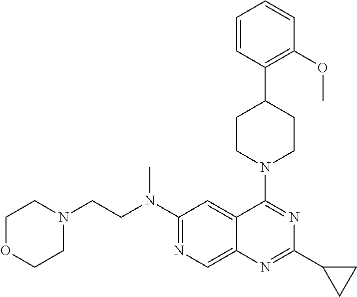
C12=CN=C(N(CCN3CCOCC3)C)C=C1C(N1CCC(C3=C(OC)C=CC=C3)CC1)=NC(C1CC1)=N2
